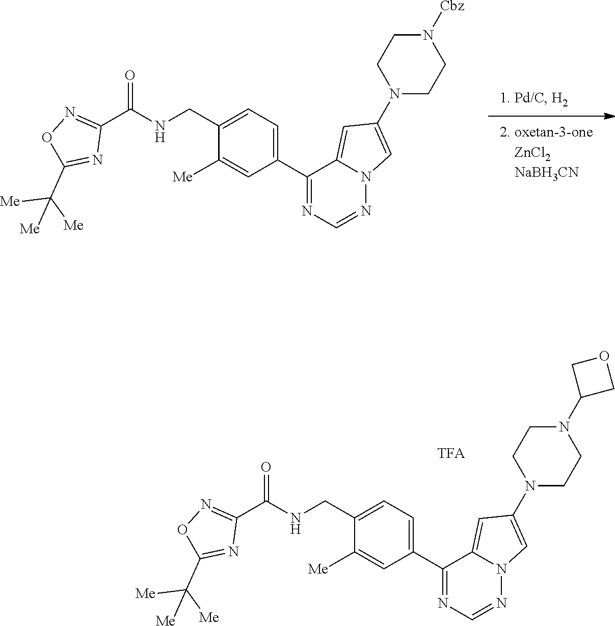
C1(CNC(C2=NOC(C([Me])([Me])[Me])=N2)=O)=CC=C(C2=NC=NN3C2=CC(N2CCN([Cbz])CC2)=C3)C=C1[Me].C1(CNC(C2=NOC(C([Me])([Me])[Me])=N2)=O)=CC=C(C2=NC=NN3C2=CC(N2CCN(C4COC4)CC2)=C3)C=C1[Me]
